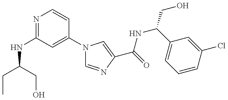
C(NC1=NC=CC(N2C=NC(C(NC(C3=CC=CC(Cl)=C3)CO)=O)=C2)=C1)(CO)CC
